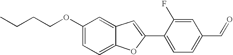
C1(OCCCC)=CC=C2C(=C1)C=C(C1=CC=C(C=O)C=C1F)O2
